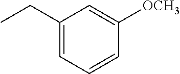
CCC1=CC=CC([OCH3])=C1
